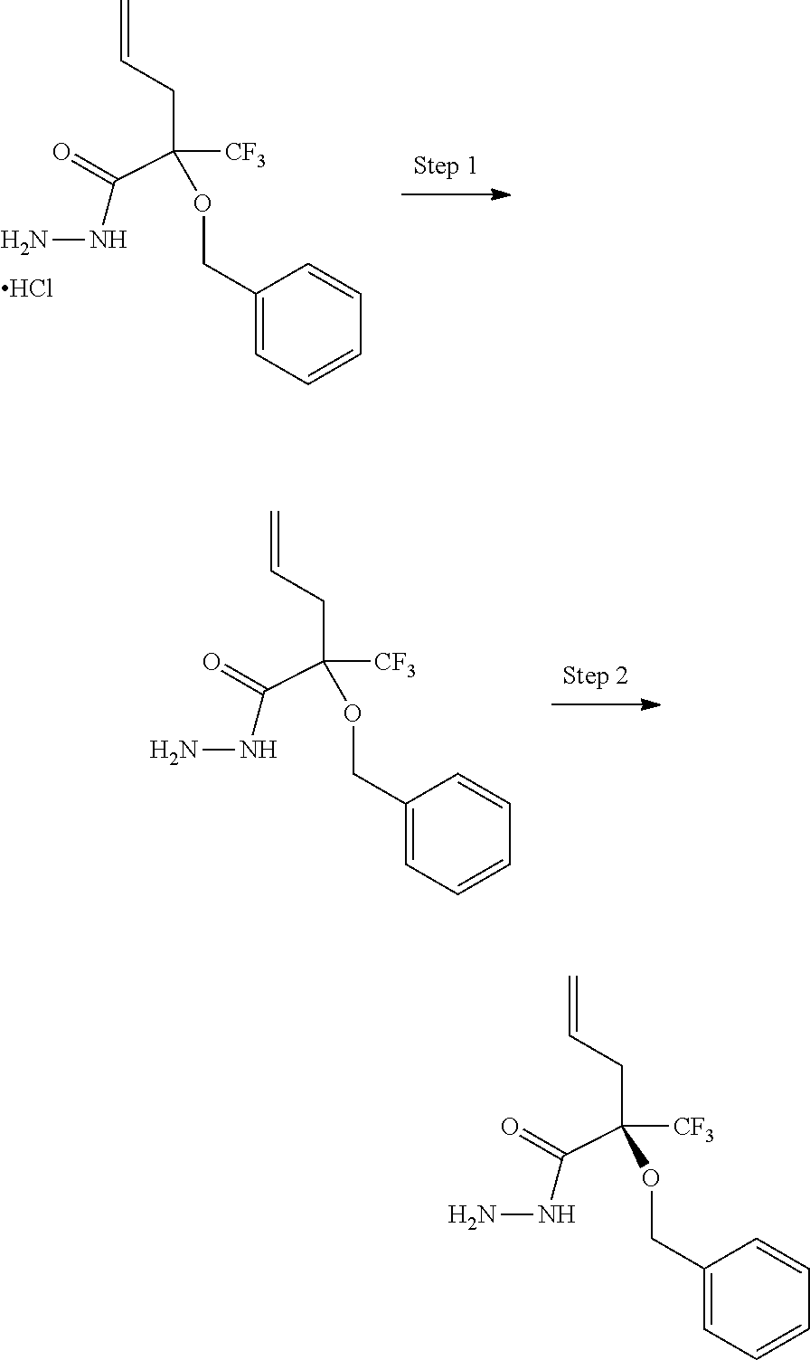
C(C(CC=C)([CF3])OCC1=CC=CC=C1)(=O)NN.Cl.C(C(CC=C)([CF3])OCC1=CC=CC=C1)(=O)NN.C(C(CC=C)([CF3])OCC1=CC=CC=C1)(=O)NN
